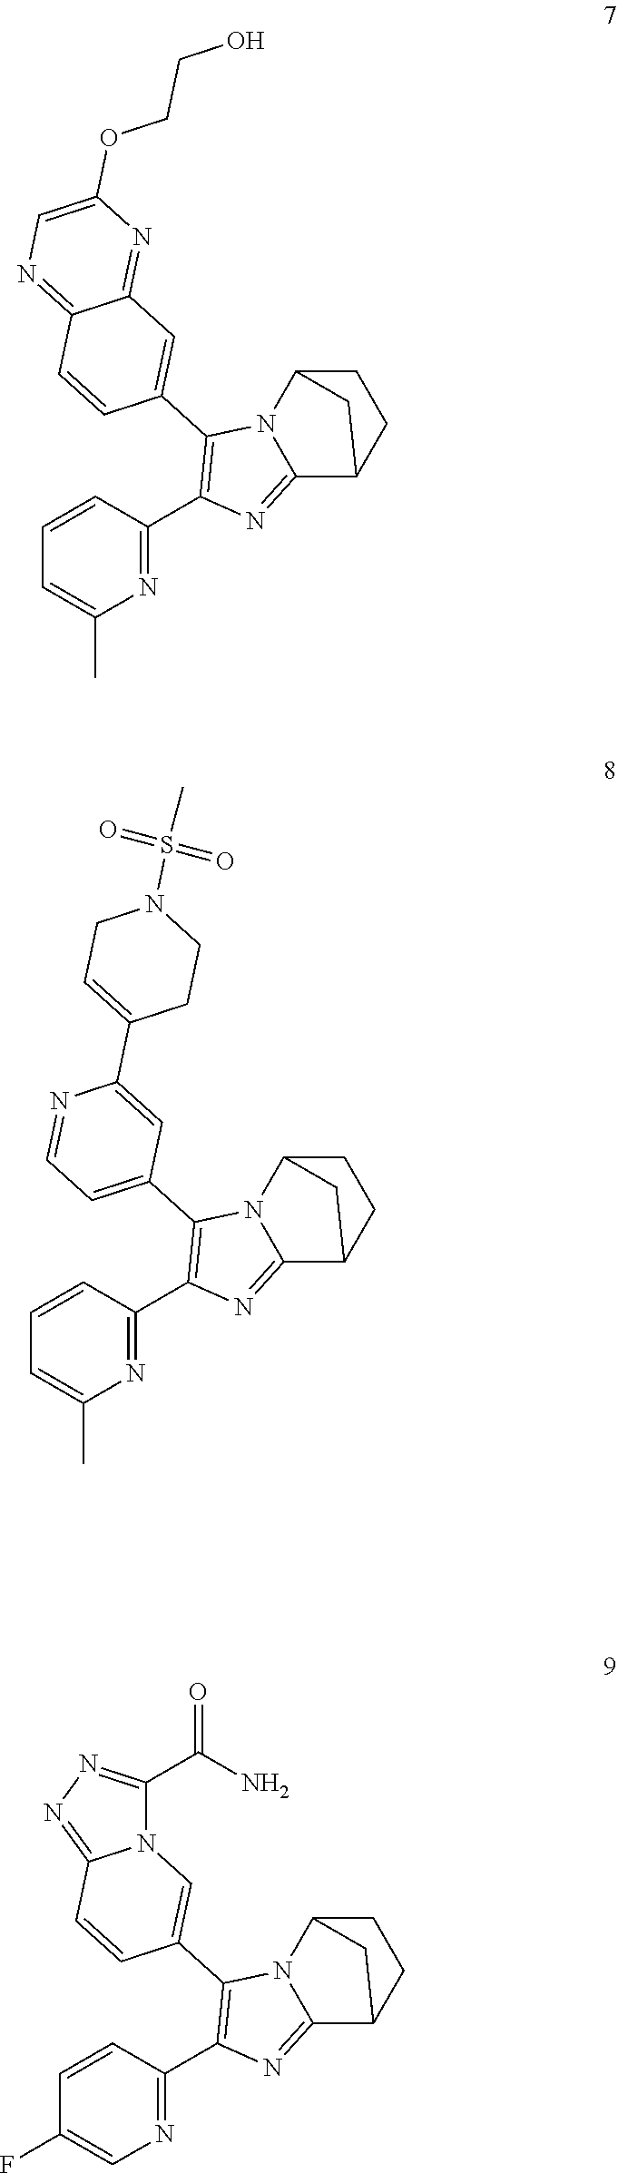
N1=C(C2=C(C3=CC4=NC(OCCO)=CN=C4C=C3)N3C(=N2)C2CCC3C2)C=CC=C1C.N1=C(C2=C(C3=CC=NC(C4=CCN(S(=O)(=O)C)CC4)=C3)N3C(=N2)C2CCC3C2)C=CC=C1C.N1=C(C2=C(C3=CN4C(=NN=C4C(N)=O)C=C3)N3C(=N2)C2CCC3C2)C=CC(F)=C1
